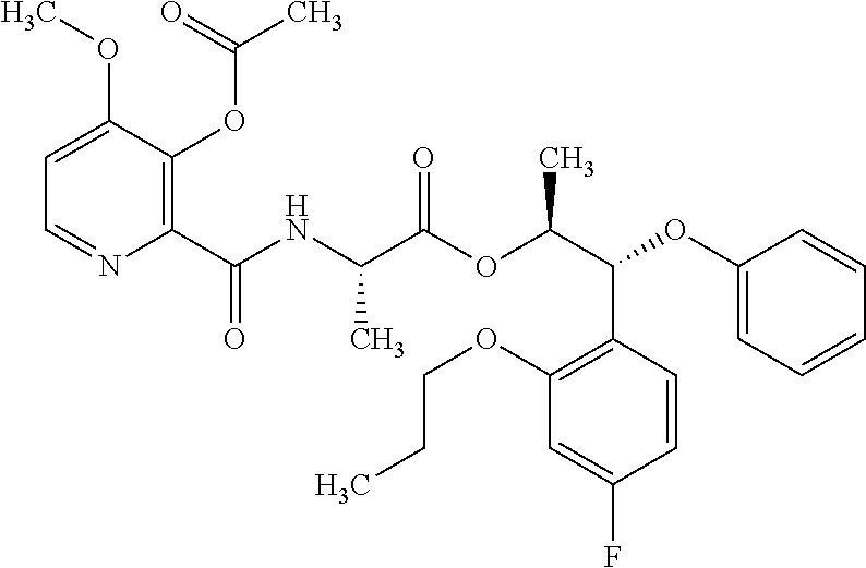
C1=C(OC)C(OC(C)=O)=C(C(NC(C(OC(C(C2=C(OCCC)C=C(F)C=C2)OC2=CC=CC=C2)C)=O)C)=O)N=C1
